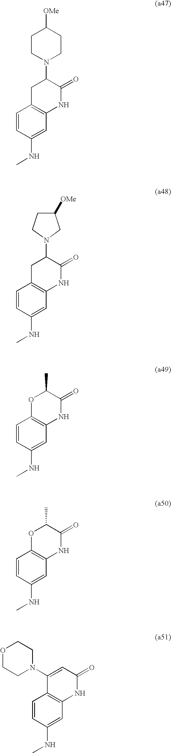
C1=CC(NC)=CC2=C1CC(N1CCC([OMe])CC1)C(=O)N2.C1=CC(NC)=CC2=C1CC(N1CC([OMe])CC1)C(=O)N2.C1=CC(NC)=CC2=C1OC(C)C(=O)N2.C1=CC(NC)=CC2=C1OC(C)C(=O)N2.C1=CC(NC)=CC2=C1C(N1CCOCC1)=CC(=O)N2
